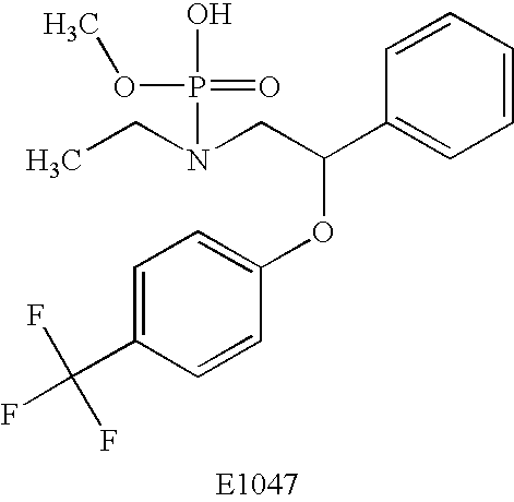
C1=C(C(F)(F)F)C=CC(OC(C2=CC=CC=C2)CN(CC)P(=O)(OC)O)=C1
